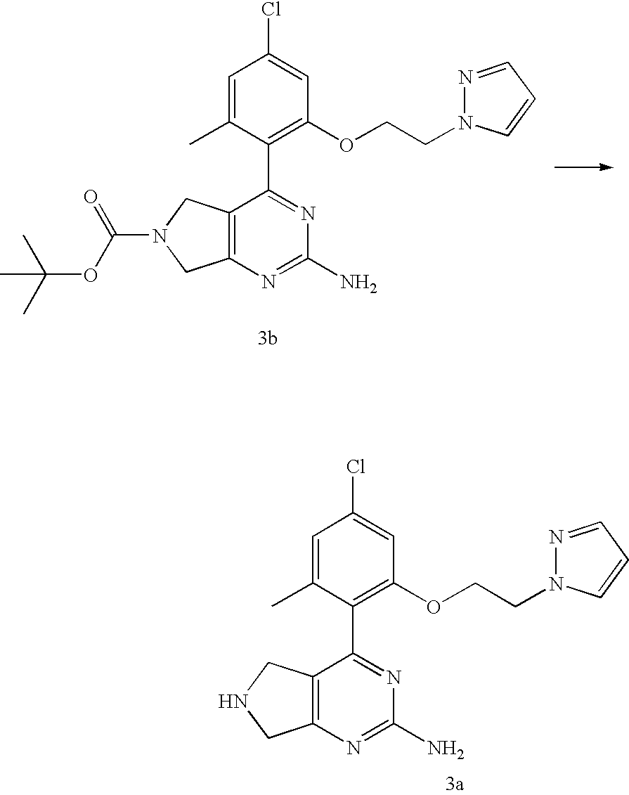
CC(C)(C)OC(N1CC2=C(C1)C(C1=C(OCCN3N=CC=C3)C=C(Cl)C=C1C)=NC(N)=N2)=O.N1CC2=C(C1)C(C1=C(OCCN3N=CC=C3)C=C(Cl)C=C1C)=NC(N)=N2
